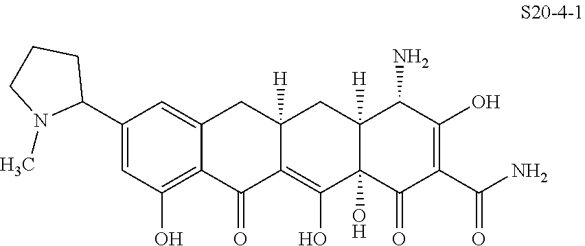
C12=CC(C3CCCN3C)=CC(O)=C1C(=O)C1=C(O)C3(O)C([H])(CC1([H])C2)C(N)C(O)=C(C(N)=O)C3=O
